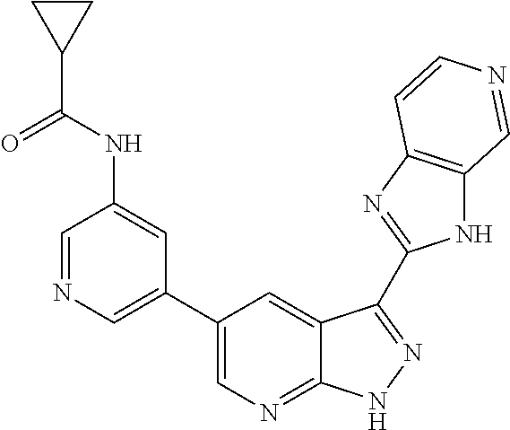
C1=NC=C(C2=CN=C3C(=C2)C(C2=NC4=C(N2)C=NC=C4)=NN3)C=C1NC(C1CC1)=O
